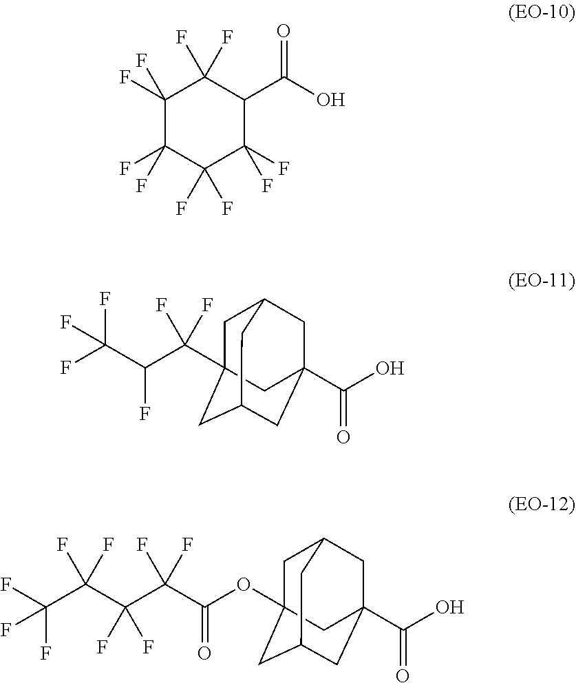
C1(F)(F)C(F)(F)C(F)(F)C(F)(F)C(C(O)=O)C1(F)F.C1C2(C(C(C(F)(F)F)F)(F)F)CC3CC(C(O)=O)(CC1C3)C2.C1C2(OC(C(C(C(C(F)(F)F)(F)F)(F)F)(F)F)=O)CC3CC(C(O)=O)(CC1C3)C2
